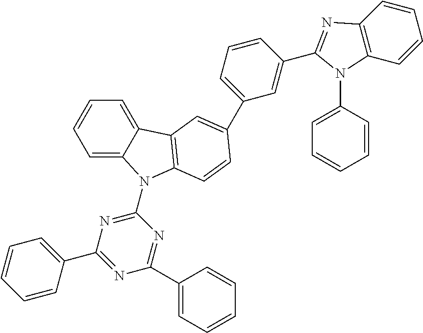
C1=C2C(=CC=C1)C1=C(N2C2=NC(C3=CC=CC=C3)=NC(C3=CC=CC=C3)=N2)C=CC(C2=CC=CC(C3=NC4=C(N3C3=CC=CC=C3)C=CC=C4)=C2)=C1
